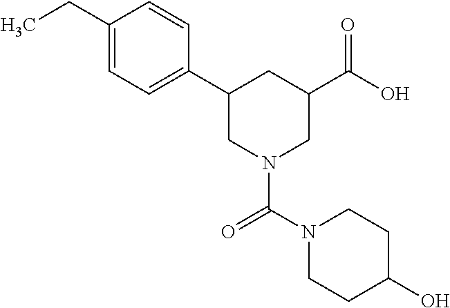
CCC1=CC=C(C2CN(C(=O)N3CCC(O)CC3)CC(C(O)=O)C2)C=C1
